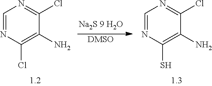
[DMSO].C1=NC(Cl)=C(N)C(Cl)=N1.C1=NC(S)=C(N)C(Cl)=N1
